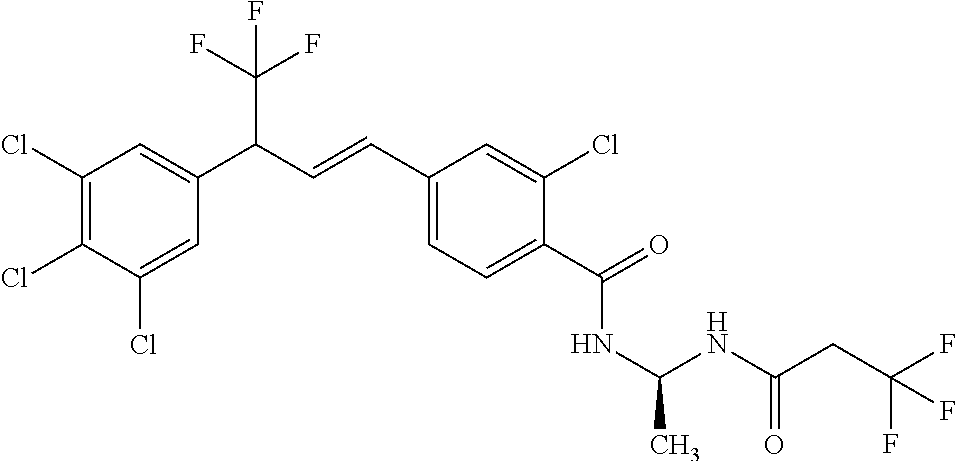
C1(Cl)=C(Cl)C(Cl)=CC(C(C=CC2=CC=C(C(=O)NC(C)NC(CC(F)(F)F)=O)C(Cl)=C2)C(F)(F)F)=C1
